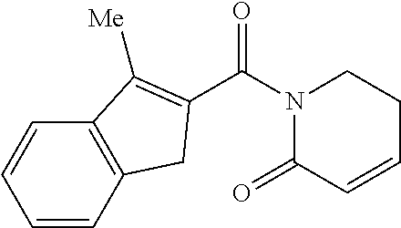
C(N1C(=O)C=CCC1)(=O)C1=C([Me])C2=C(C=CC=C2)C1
